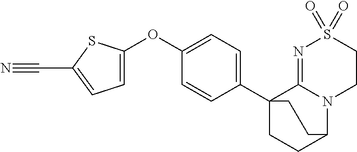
C1=C(OC2=CC=C(C34CCC(N5C3=NS(=O)(=O)CC5)CC4)C=C2)SC(C#N)=C1
